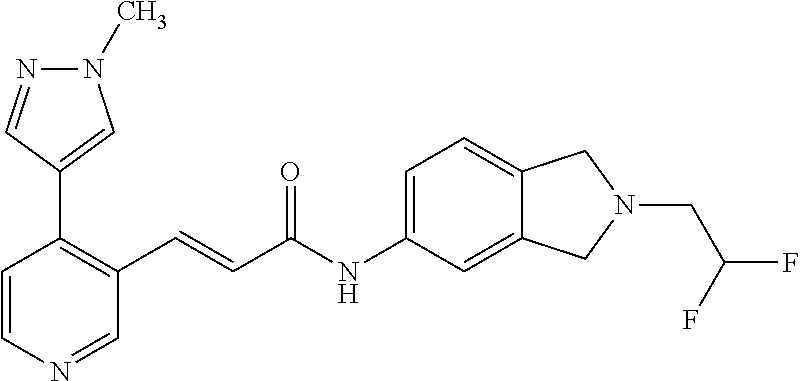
C1=CN=CC(C=CC(NC2=CC=C3C(=C2)CN(CC(F)F)C3)=O)=C1C1=CN(C)N=C1
